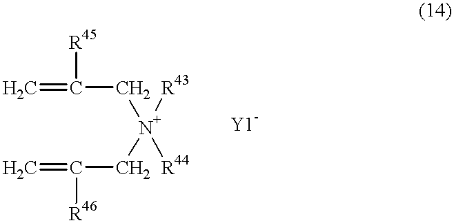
[R43][N+]([R44])(CC([R45])=C)CC([R46])=C
